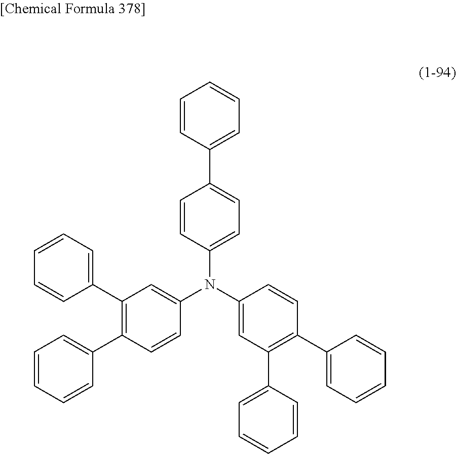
C1=CC(N(C2=CC(C3=CC=CC=C3)=C(C3=CC=CC=C3)C=C2)C2=CC=C(C3=CC=CC=C3)C=C2)=CC(C2=CC=CC=C2)=C1C1=CC=CC=C1
